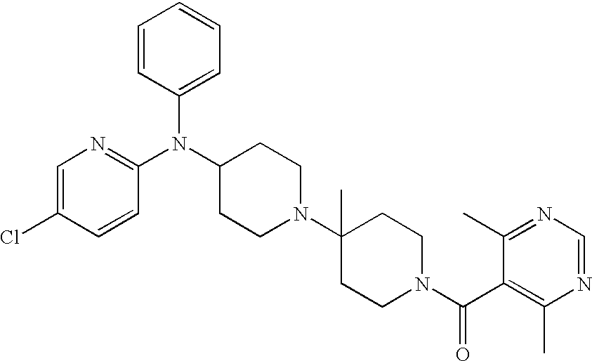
C1(N(C2CCN(C3(C)CCN(C(C4=C(C)N=CN=C4C)=O)CC3)CC2)C2=NC=C(Cl)C=C2)=CC=CC=C1
